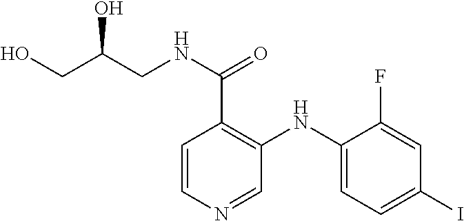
C1=CN=CC(NC2=CC=C(I)C=C2F)=C1C(NCC(CO)O)=O
